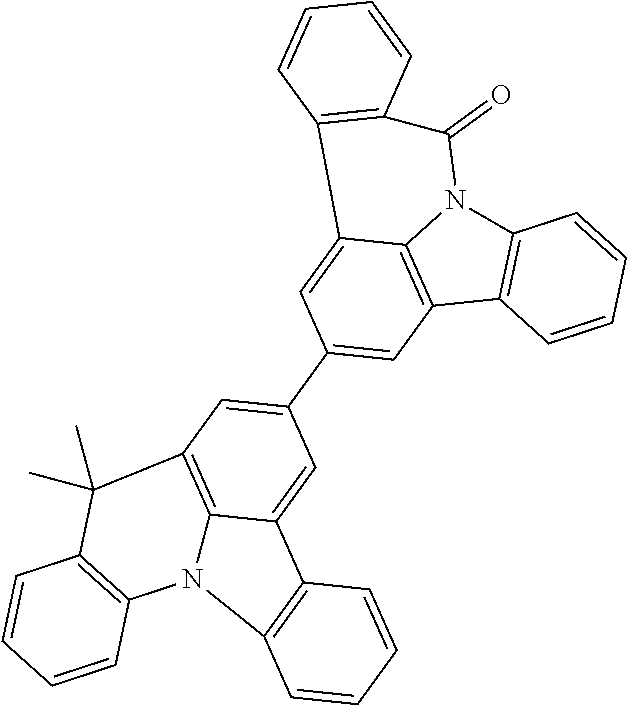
C12=C(C3=C4N1C(=O)C1=C(C4=CC(C4=CC5=C6C(=C4)C4=C(C=CC=C4)N6C4=C(C=CC=C4)C5(C)C)=C3)C=CC=C1)C=CC=C2
